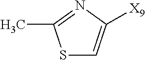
S1C=C([X9])N=C1C
